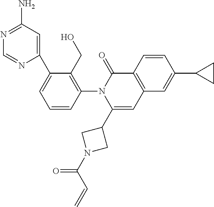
C1=CC(N2C(C3CN(C(C=C)=O)C3)=CC3=C(C2=O)C=CC(C2CC2)=C3)=C(CO)C(C2=CC(N)=NC=N2)=C1
